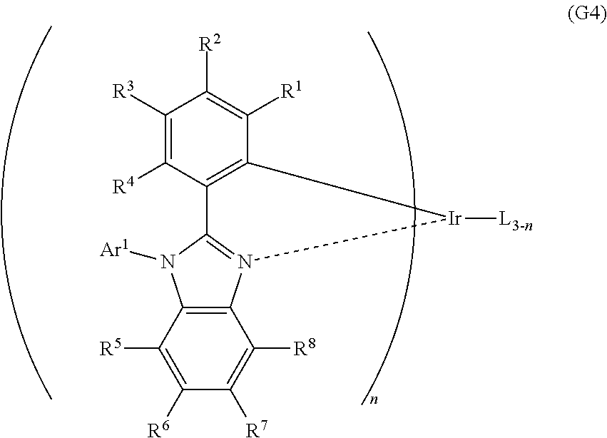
C12=C(C([R5])=C([R6])C([R7])=C1[R8])N([Ar1])C1=N2[Ir]([L3-n])C2=C1C([R4])=C([R3])C([R2])=C2[R1]
